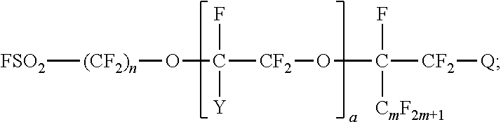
[FSO2][(CF2)n]OC(F)([Y])[CF2]OC([CmF2m+1])([CF2][Q])F
